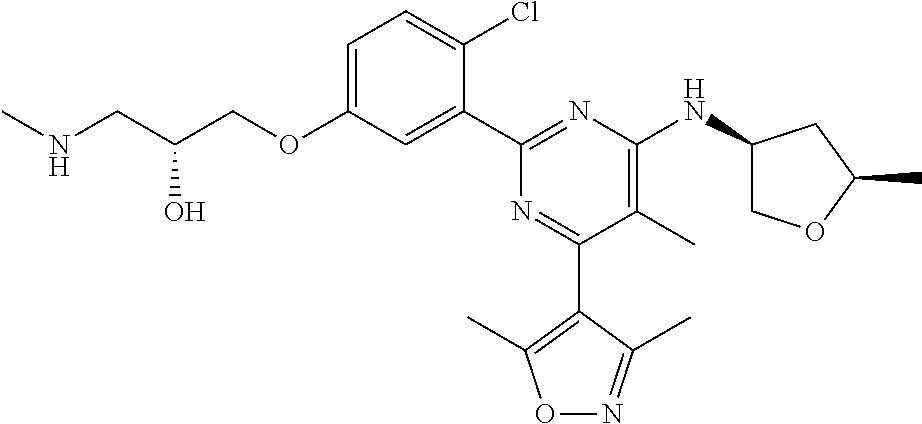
C1=C(OCC(CNC)O)C=C(C2=NC(NC3COC(C)C3)=C(C)C(C3=C(C)ON=C3C)=N2)C(Cl)=C1
